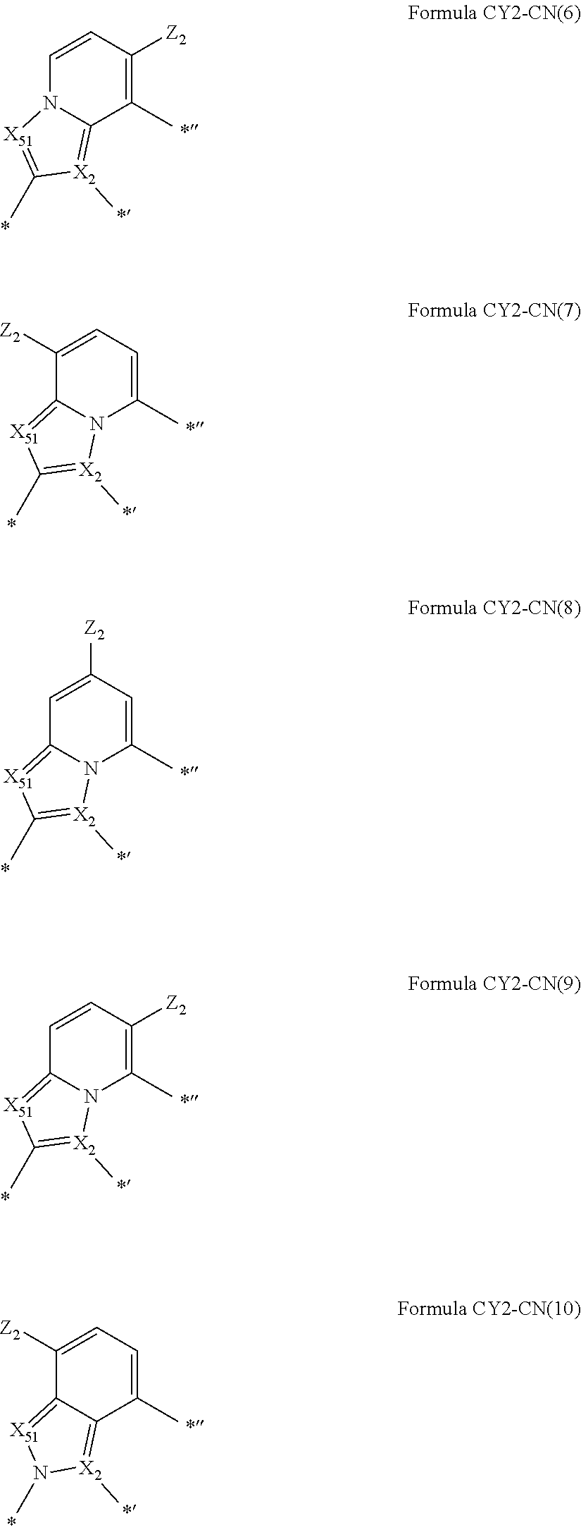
C1=CC([Z2])=C(C)C2=[X2](C)C(C)=[X51]N12.C1([Z2])=CC=C(C)N2C1=[X51]C(C)=[X2]2C.C1=C([Z2])C=C(C)N2C1=[X51]C(C)=[X2]2C.C1=CC([Z2])=C(C)N2C1=[X51]C(C)=[X2]2C.C1([Z2])=CC=C(C)C2=[X2](C)N(C)[X51]=C12
